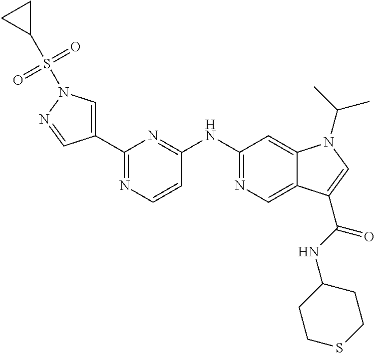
C1(C2=CN(S(C3CC3)(=O)=O)N=C2)=NC=CC(NC2=NC=C3C(=C2)N(C(C)C)C=C3C(NC2CCSCC2)=O)=N1
